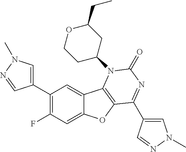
C1(C2=C(F)C=C3C(=C2)C2=C(O3)C(C3=CN(C)N=C3)=NC(=O)N2C2CC(CC)OCC2)=CN(C)N=C1
